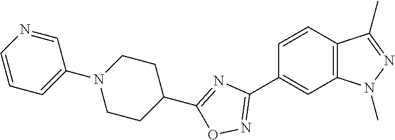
C1=CC2=C(C=C1C1=NOC(C3CCN(C4=CC=CN=C4)CC3)=N1)N(C)N=C2C
